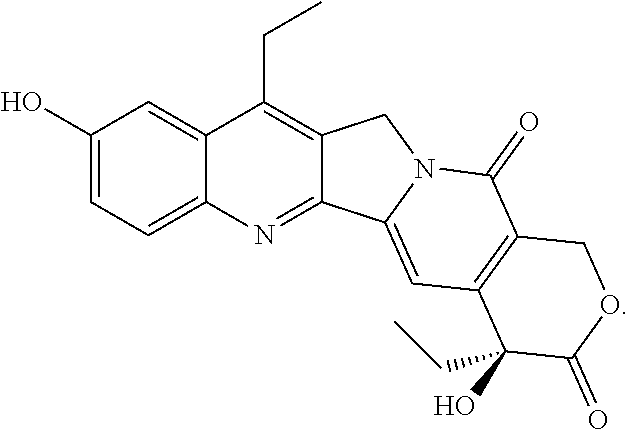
C1(O)=CC=C2N=C3C(=C(CC)C2=C1)CN1C3=CC2=C(C1=O)COC(=O)C2(O)CC
